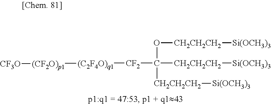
[CF2](C([CH2CH2CH2][Si(OCH3)3])(O[CH2CH2CH2][Si(OCH3)3])[CH2CH2CH2][Si(OCH3)3])[(C2F4O)q1][(CF2O)p1][CF3O]
